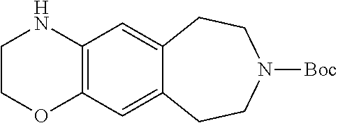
C1NC2=C(C=C3C(=C2)CCN([Boc])CC3)OC1
